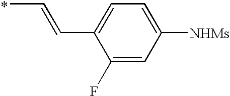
CC=CC1=CC=C([NHMs])C=C1F
